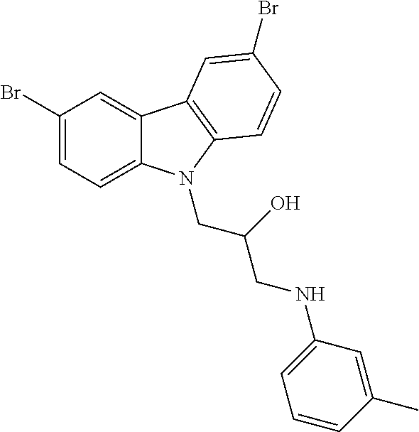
C1(Br)=CC=C2C(=C1)C1=C(N2CC(CNC2=CC=CC(C)=C2)O)C=CC(Br)=C1
